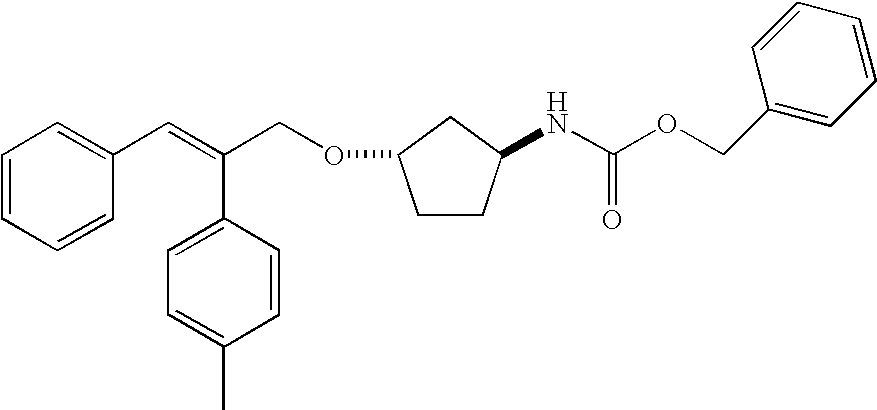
C1=CC=CC(C=C(COC2CCC(NC(OCC3=CC=CC=C3)=O)C2)C2=CC=C(C)C=C2)=C1
